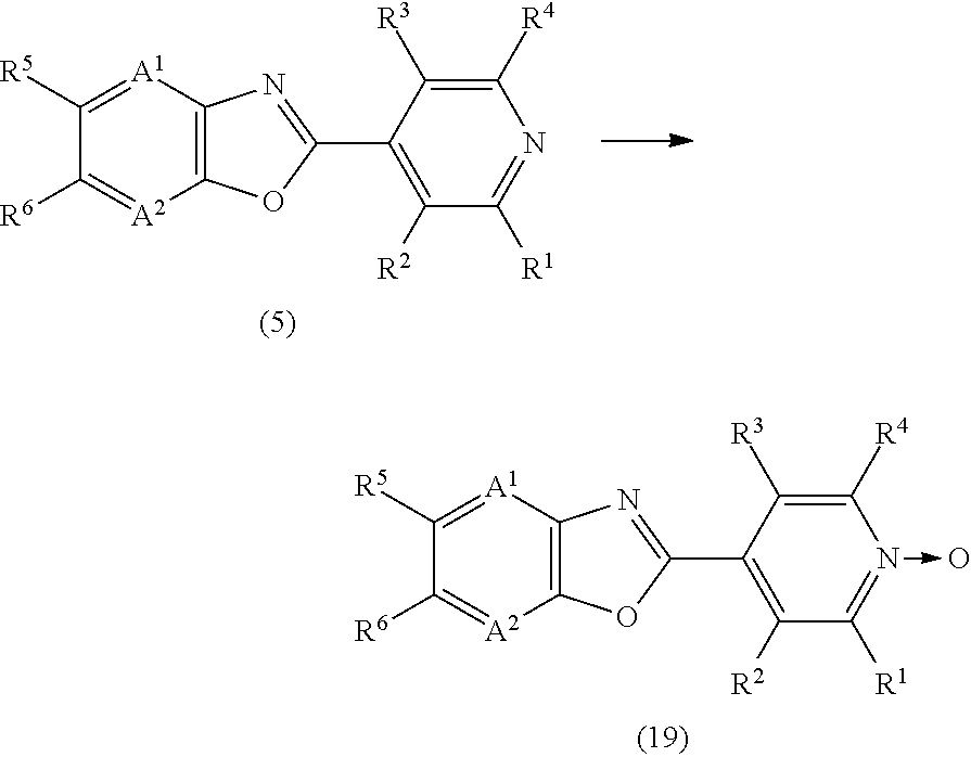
C12=C([A1]=C([R5])C([R6])=[A2]1)N=C(C1=C([R2])C([R1])=NC([R4])=C1[R3])O2.C12=C([A1]=C([R5])C([R6])=[A2]1)N=C(C1=C([R2])C([R1])=N(->O)C([R4])=C1[R3])O2
